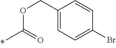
O(C(=O)C)CC1=CC=C(Br)C=C1
